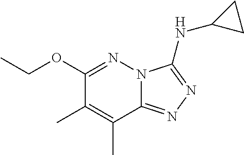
CCOC1=NN2C(=NN=C2NC2CC2)C(C)=C1C
